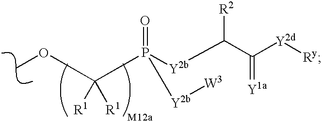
COC(P([Y2b]C([R2])C([Y2d][Ry])=[Y1a])([Y2b][W3])=O)([R1])[R1]
